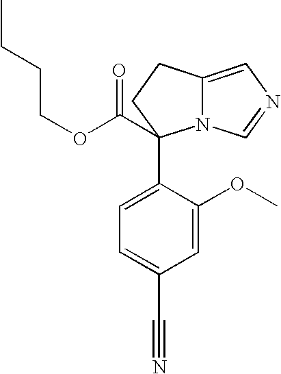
C1=C(OC)C(C2(C(OCCCC)=O)N3C(=CN=C3)CC2)=CC=C1C#N
